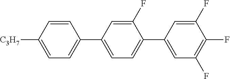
C1(F)=CC(C2=CC=C([C3H7])C=C2)=CC=C1C1=CC(F)=C(F)C(F)=C1
